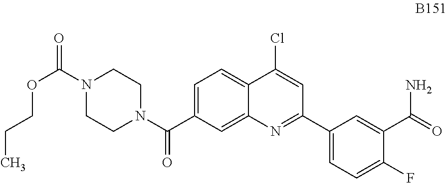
C1=C(C(N2CCN(C(=O)OCCC)CC2)=O)C=C2C(=C1)C(Cl)=CC(C1=CC=C(F)C(C(=O)N)=C1)=N2
